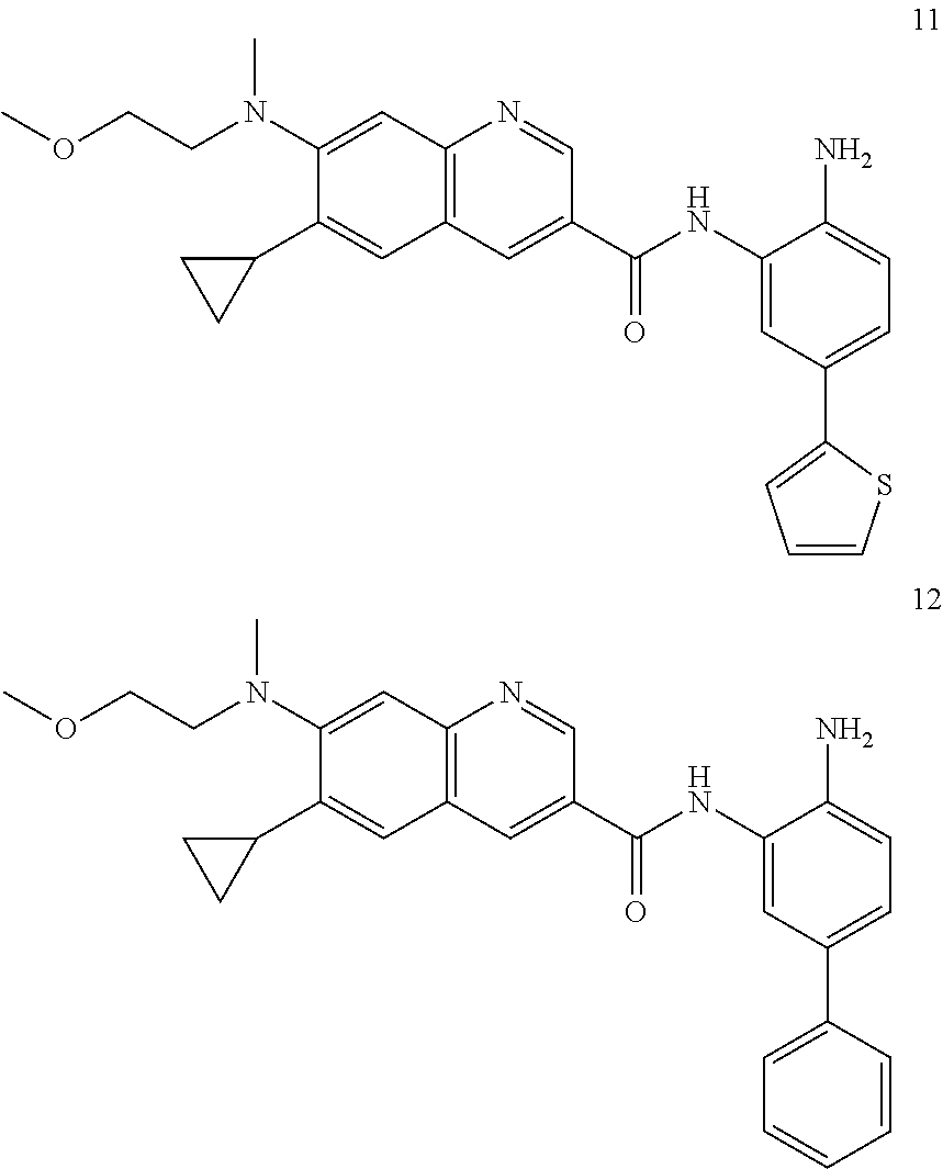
C12=C(C=C(C(NC3=CC(C4=CC=CS4)=CC=C3N)=O)C=N1)C=C(C1CC1)C(N(CCOC)C)=C2.C12=C(C=C(C(NC3=CC(C4=CC=CC=C4)=CC=C3N)=O)C=N1)C=C(C1CC1)C(N(CCOC)C)=C2
